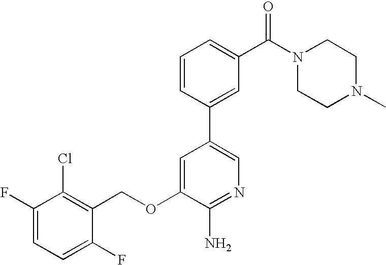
C1(F)=CC=C(F)C(COC2=CC(C3=CC(C(N4CCN(C)CC4)=O)=CC=C3)=CN=C2N)=C1Cl
